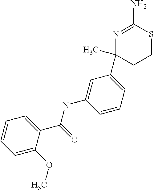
N1=C(N)SCCC1(C1=CC=CC(NC(C2=CC=CC=C2OC)=O)=C1)C
